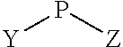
[Y]P[Z]
